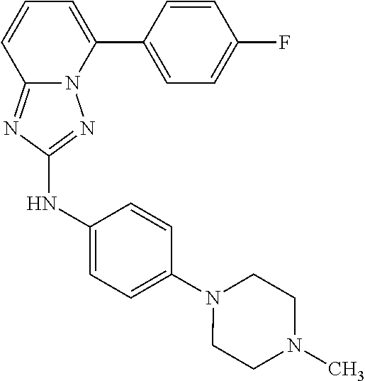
C1=CC(C2=CC=CC3=NC(NC4=CC=C(N5CCN(C)CC5)C=C4)=NN23)=CC=C1F
